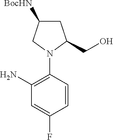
NC1=C(N2C(CO)CC([BocHN])C2)C=CC(F)=C1
